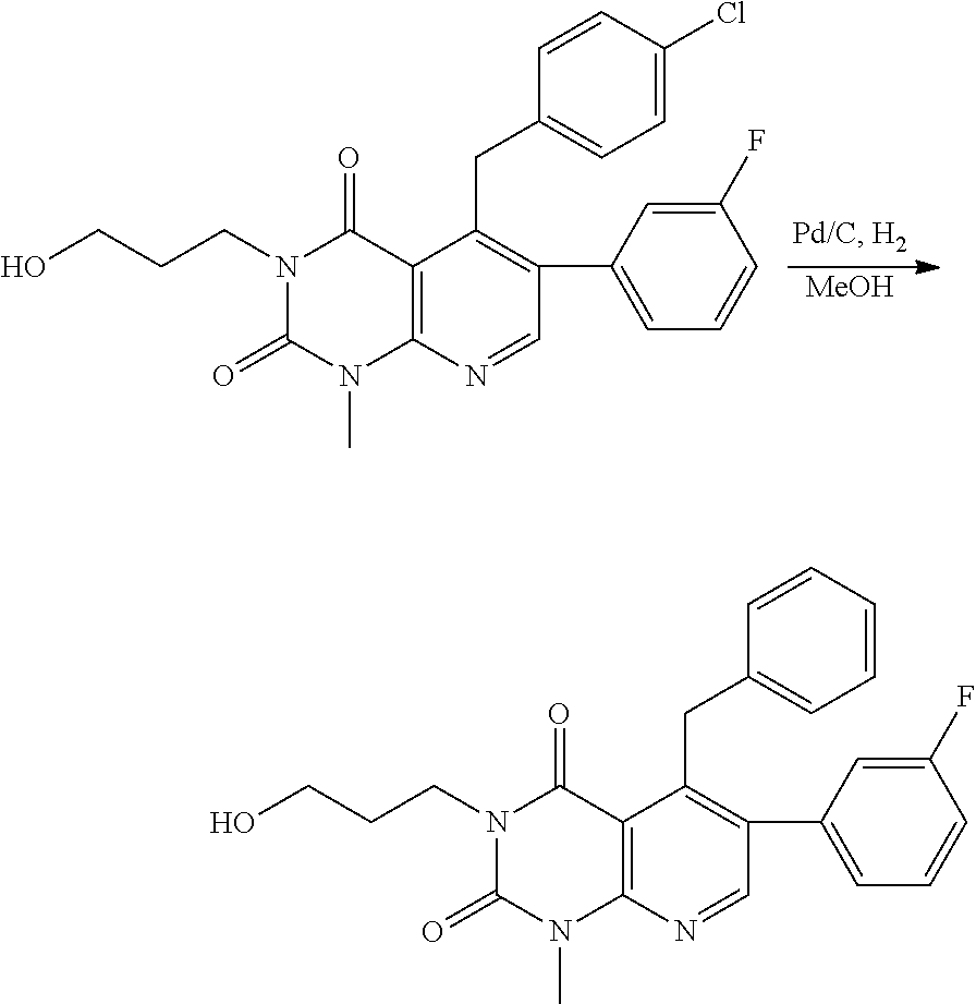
C12=C(N=CC(C3=CC=CC(F)=C3)=C1CC1=CC=C(Cl)C=C1)N(C)C(=O)N(CCCO)C2=O.[MeOH].C12=C(N=CC(C3=CC=CC(F)=C3)=C1CC1=CC=CC=C1)N(C)C(=O)N(CCCO)C2=O
